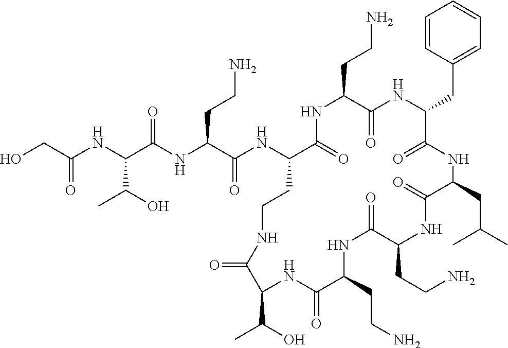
OCC(NC(C(NC(C(NC1C(=O)NC(CCN)C(=O)NC(CC2=CC=CC=C2)C(=O)NC(CC(C)C)C(=O)NC(CCN)C(=O)NC(CCN)C(=O)NC(C(O)C)C(=O)NCC1)=O)CCN)=O)C(O)C)=O
